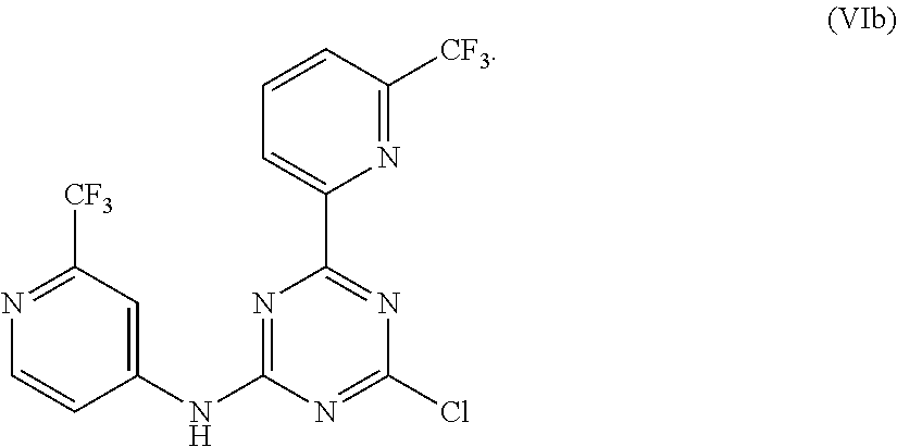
C1(C2=NC(Cl)=NC(NC3=CC([CF3])=NC=C3)=N2)=CC=CC([CF3])=N1
